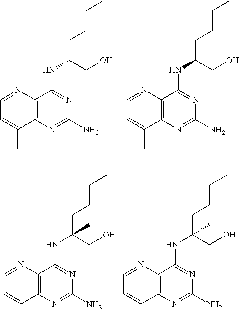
C(NC1=NC(N)=NC2=C1N=CC=C2C)(CCCC)CO.C(NC1=NC(N)=NC2=C1N=CC=C2C)(CCCC)CO.C(NC1=NC(N)=NC2=C1N=CC=C2)(CCCC)(CO)C.C(NC1=NC(N)=NC2=C1N=CC=C2)(CCCC)(CO)C
